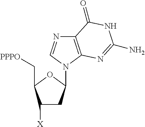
C1([X])CC(N2C3=C(N=C2)C(=O)NC(N)=N3)OC1C[PPPO]
